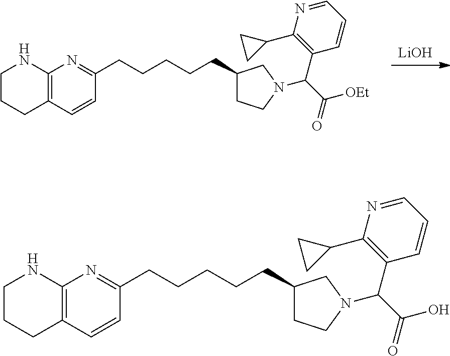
[LiOH].C1(CCCCCC2CCN(C(C([OEt])=O)C3=C(C4CC4)N=CC=C3)C2)=NC2=C(C=C1)CCCN2.C1(CCCCCC2CCN(C(C(O)=O)C3=C(C4CC4)N=CC=C3)C2)=NC2=C(C=C1)CCCN2
